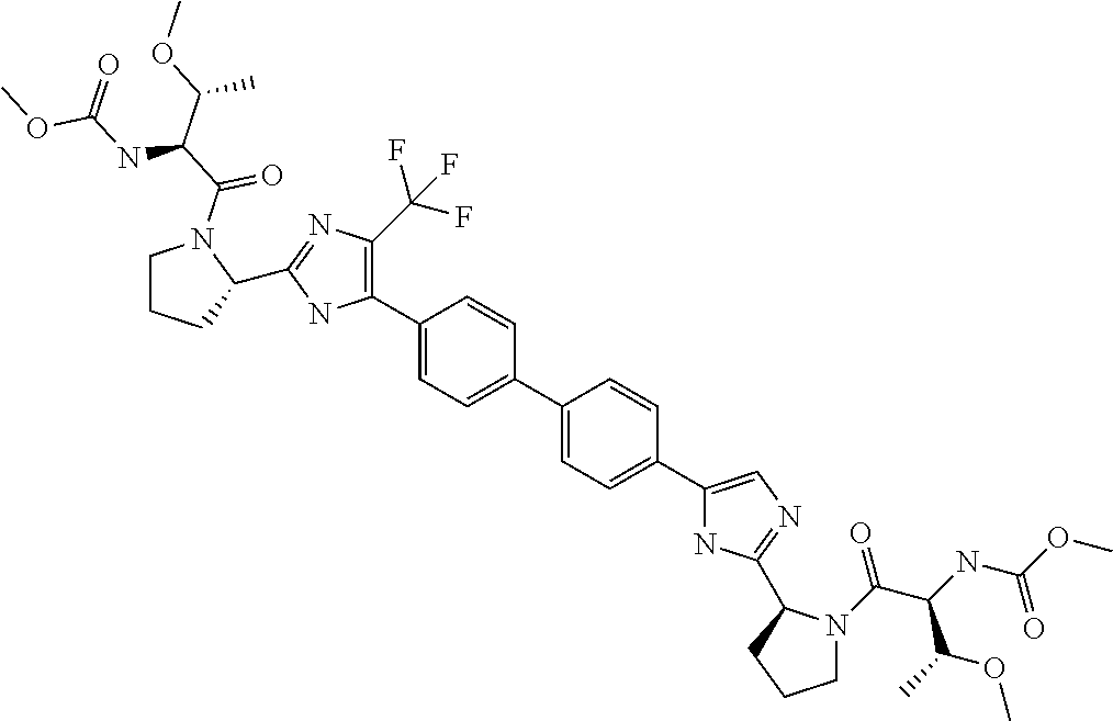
C1(C2=C(C(F)(F)F)N=C(C3CCCN3C(C(C(OC)C)NC(OC)=O)=O)N2)=CC=C(C2=CC=C(C3=CN=C(C4N(C(C(NC(OC)=O)C(C)OC)=O)CCC4)N3)C=C2)C=C1
